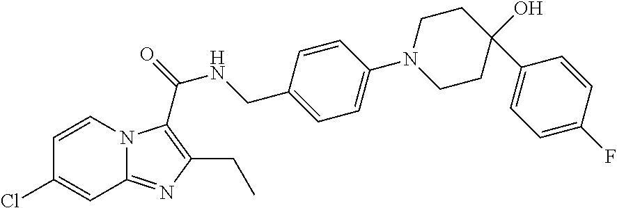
C12=NC(CC)=C(C(=O)NCC3=CC=C(N4CCC(O)(C5=CC=C(F)C=C5)CC4)C=C3)N1C=CC(Cl)=C2
